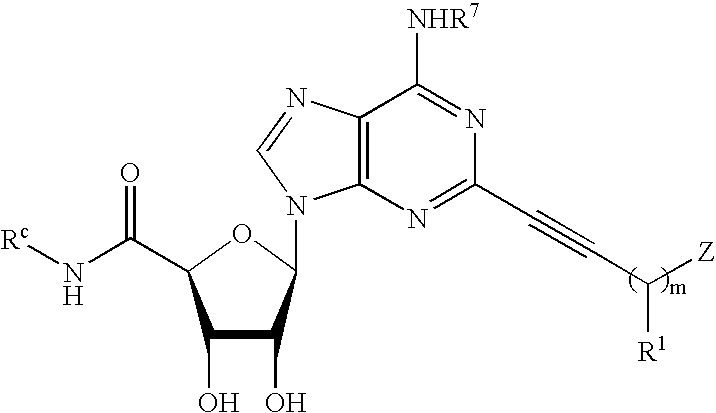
C12=C(N=C(C#CC([R1])[Z])N=C1[NHR7])N(C1C(O)C(O)C(C(N[Rc])=O)O1)C=N2
